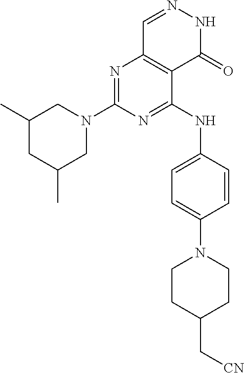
C1(C)CC(C)CN(C2=NC3=C(C(NC4=CC=C(N5CCC(C[CN])CC5)C=C4)=N2)C(=O)NN=C3)C1
